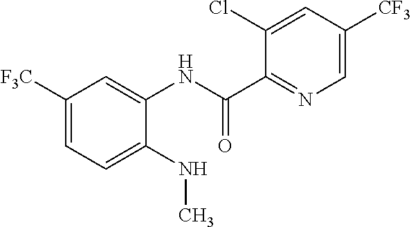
C1([F3C])=CC=C(NC)C(NC(C2=NC=C([CF3])C=C2Cl)=O)=C1
